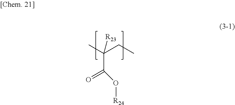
CC(CC)([R23])C(O[R24])=O
